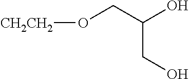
[CH2CH2]OCC(O)CO
